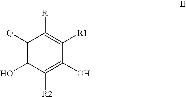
C1([Q])=C(O)C([R2])=C(O)C([R1])=C1[R]
